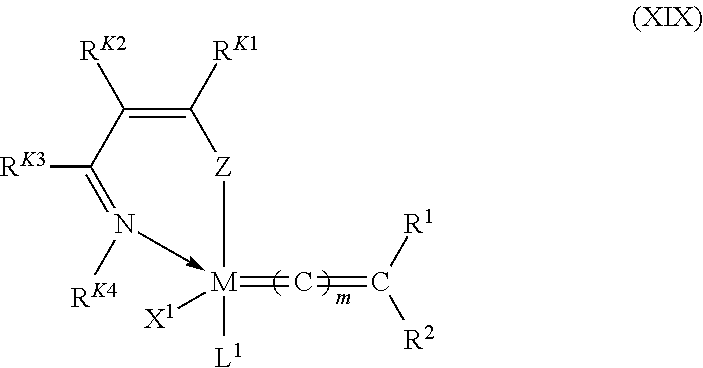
C(=[M]1([L1])([X1])-N([RK4])=C([RK3])C([RK2])=C([RK1])[Z]1)=C([R2])[R1].[m]
